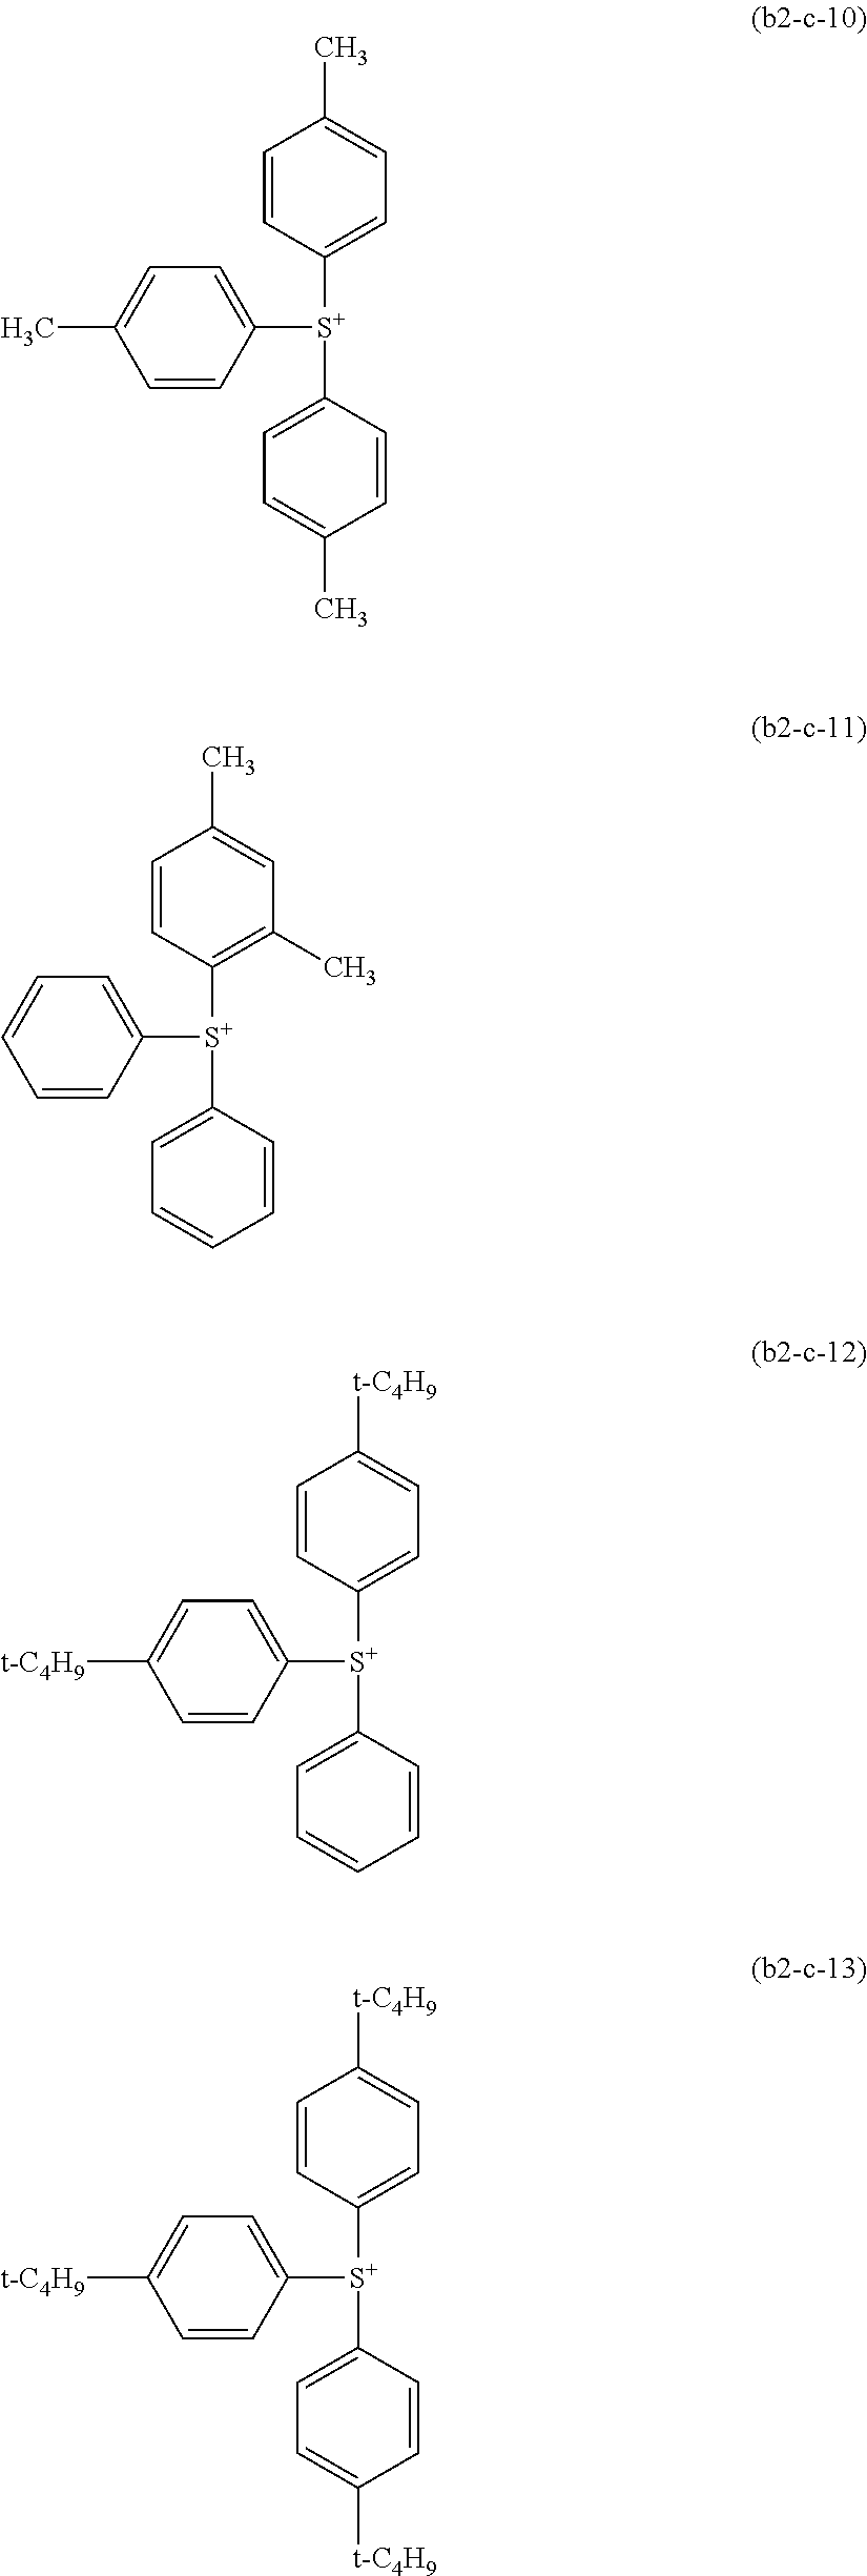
C1=CC([S+](C2=CC=C(C)C=C2)C2=CC=C(C)C=C2)=CC=C1C.C1=CC([S+](C2=CC=CC=C2)C2=CC=CC=C2)=C(C)C=C1C.C1=CC([S+](C2=CC=C([t-C4H9])C=C2)C2=CC=CC=C2)=CC=C1[t-C4H9].C1=CC([S+](C2=CC=C([t-C4H9])C=C2)C2=CC=C([t-C4H9])C=C2)=CC=C1[t-C4H9]
